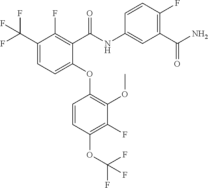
C1(C(F)(F)F)=CC=C(OC2=C(OC)C(F)=C(OC(F)(F)F)C=C2)C(C(NC2=CC(C(N)=O)=C(F)C=C2)=O)=C1F
